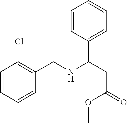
C1=CC=CC(CNC(CC(OC)=O)C2=CC=CC=C2)=C1Cl
